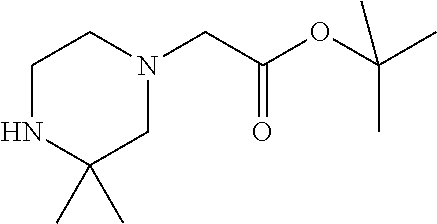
C1NC(C)(C)CN(CC(OC(C)(C)C)=O)C1
